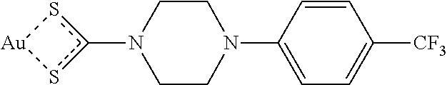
c1(N2CCN(C3=CC=C([CF3])C=C3)CC2)s[Au]s1
